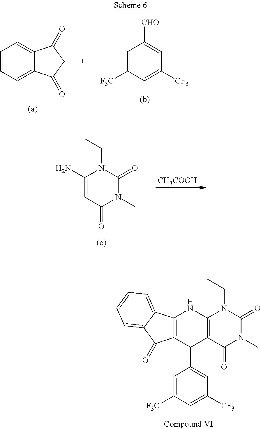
[CH3COOH].C1(N)=CC(=O)N(C)C(=O)N1CC.C1=CC=C2C(=C1)C(=O)CC2=O.C1([CHO])=CC([CF3])=CC([F3C])=C1.C12=C(C(=O)N(C)C(=O)N1CC)C(C1=CC([CF3])=CC([F3C])=C1)C1=C(N2)C2=CC=CC=C2C1=O
